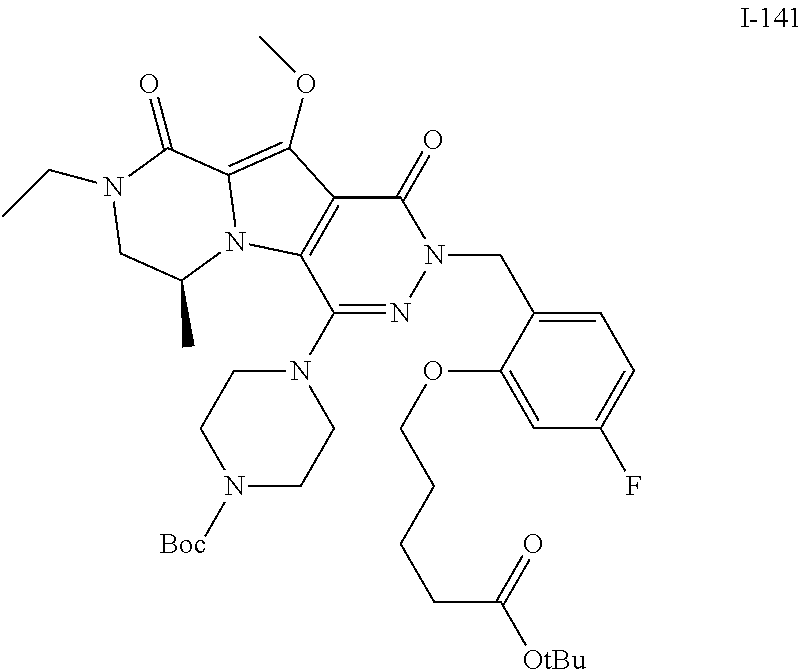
C1=C(CN2C(=O)C3=C(C(N4CCN([Boc])CC4)=N2)N2C(=C3OC)C(=O)N(CC)CC2C)C(OCCCCC(=O)[OtBu])=CC(F)=C1
